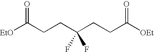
[EtO]C(CCC(CCC([OEt])=O)(F)F)=O
